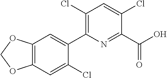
C1OC2=C(O1)C=C(Cl)C(C1=C(Cl)C=C(Cl)C(C(O)=O)=N1)=C2
